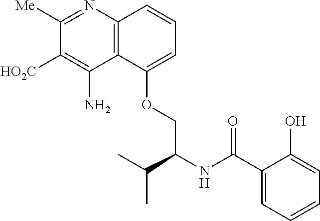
C12=C(N=C([Me])C([HO2C])=C1N)C=CC=C2OCC(NC(C1=CC=CC=C1O)=O)C(C)C
